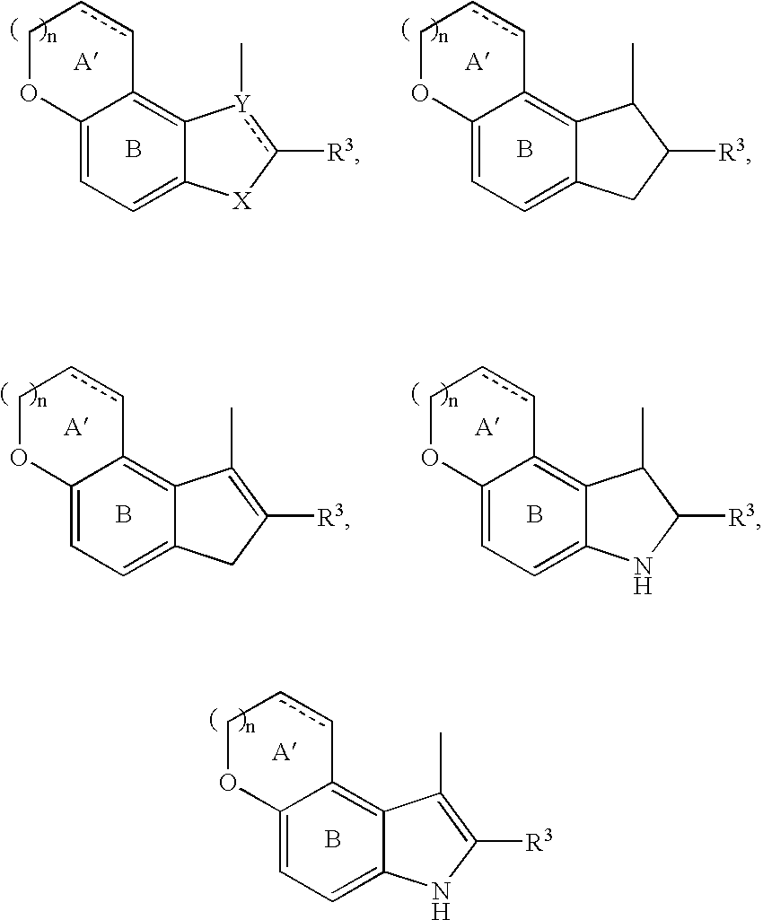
C12=CC=C3C(=C1ccCO2)[Y](C)c([R3])[X]3.B.C12=CC=C3C(=C1ccCO2)C(C)C([R3])C3.B.C12=CC=C3C(=C1ccCO2)C(C)=C([R3])C3.B.C12=CC=C3C(=C1ccCO2)C(C)C([R3])N3.B.C12=CC=C3C(=C1ccCO2)C(C)=C([R3])N3.B
